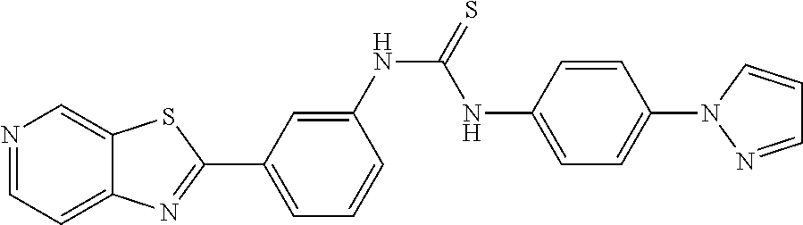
N1=CC=C2C(=C1)SC(C1=CC=CC(NC(=S)NC3=CC=C(N4N=CC=C4)C=C3)=C1)=N2
